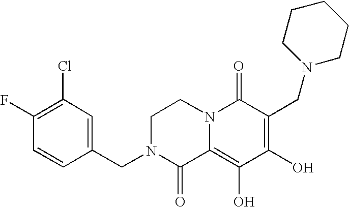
C1N(CC2=CC(Cl)=C(F)C=C2)C(=O)C2=C(O)C(O)=C(CN3CCCCC3)C(=O)N2C1
